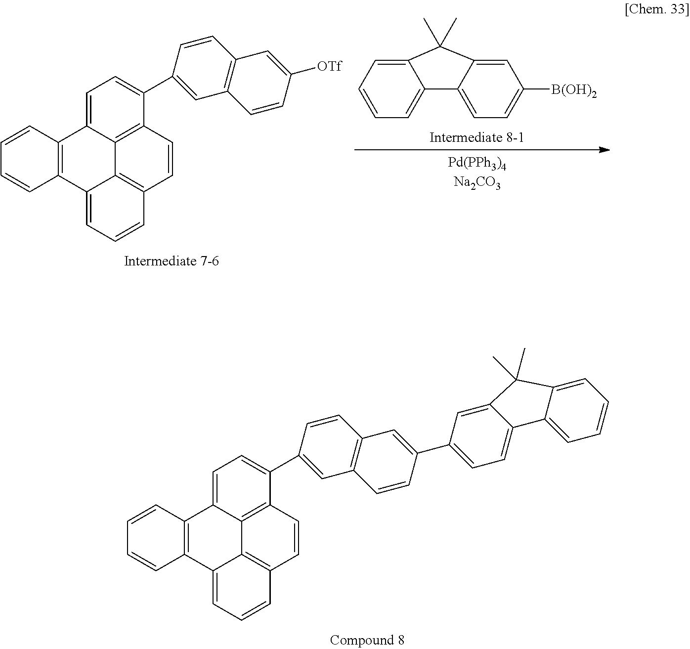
C1=CC2=C(C=C1)C1=CC=CC3=C1C1=C(C=C3)C(C3=CC4=C(C=C3)C=C(C3=CC=C5C(=C3)C(C)(C)C3=CC=CC=C53)C=C4)=CC=C21.C1=CC2=C(C=C1)C1=CC=CC3=C1C1=C(C=C3)C(C3=CC4=C(C=C3)C=C([OTf])C=C4)=CC=C21.C12=CC=CC=C1C1=CC=C([B(OH)2])C=C1C2(C)C
